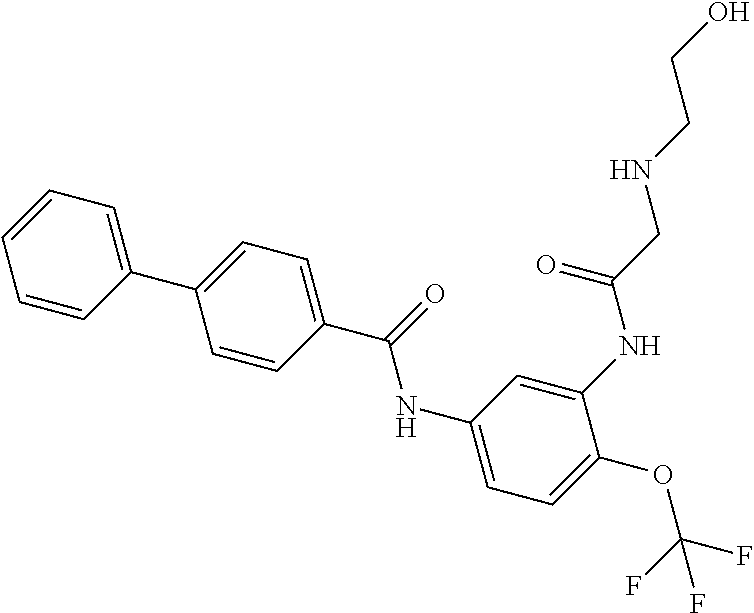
C1=CC(C2=CC=C(C(=O)NC3=CC=C(OC(F)(F)F)C(NC(CNCCO)=O)=C3)C=C2)=CC=C1
